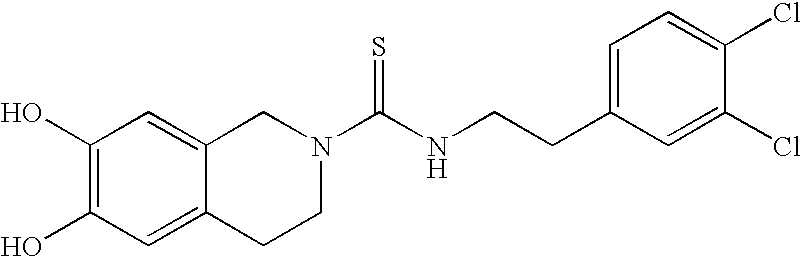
C1(O)=C(O)C=C2C(=C1)CN(C(NCCC1=CC=C(Cl)C(Cl)=C1)=S)CC2
